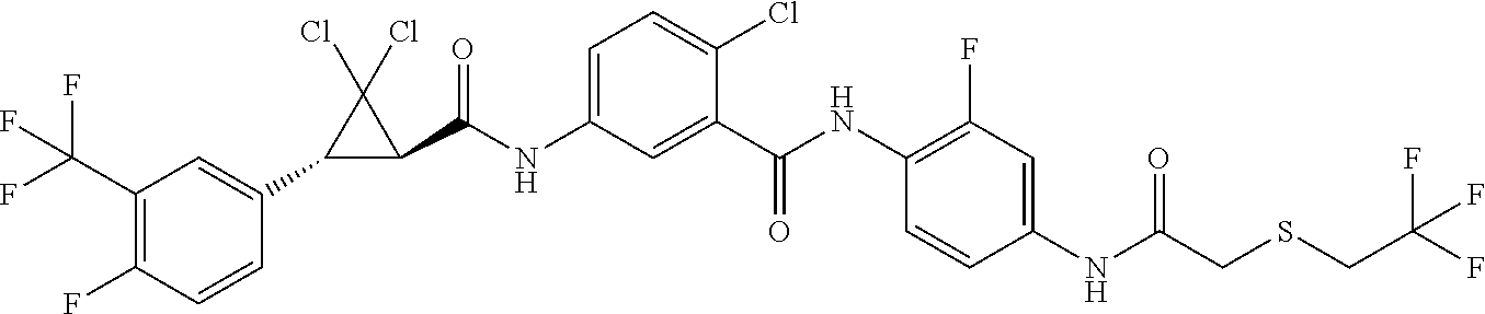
S(CC(F)(F)F)CC(NC1=CC(F)=C(NC(C2=CC(NC(C3C(C4=CC(C(F)(F)F)=C(F)C=C4)C3(Cl)Cl)=O)=CC=C2Cl)=O)C=C1)=O
